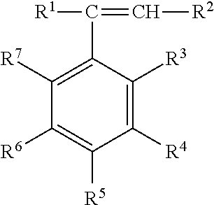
C1([R4])=C([R3])C(C(=C[R2])[R1])=C([R7])C([R6])=C1[R5]
